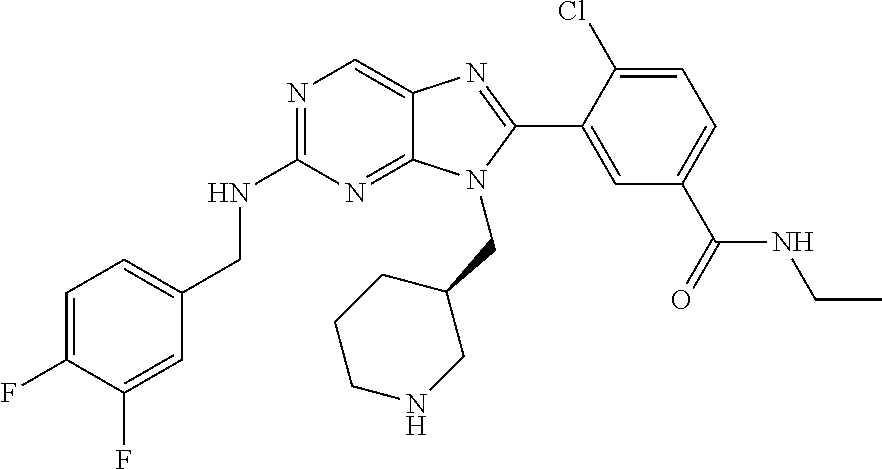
C1=C(F)C(F)=CC(CNC2=NC=C3C(=N2)N(CC2CCCNC2)C(C2=CC(C(=O)NCC)=CC=C2Cl)=N3)=C1
